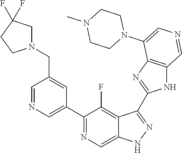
C1(C2=CN=CC(CN3CC(F)(F)CC3)=C2)=NC=C2C(=C1F)C(C1=NC3=C(N1)C=NC=C3N1CCN(C)CC1)=NN2
